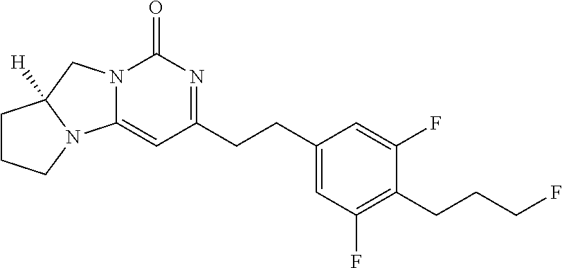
C1(CCC2=NC(=O)N3C(=C2)N2C([H])(C3)CCC2)=CC(F)=C(CCCF)C(F)=C1
